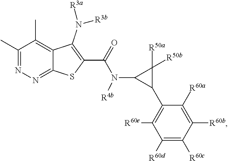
C1(C)=NN=C2C(=C1C)C(N([R3a])[R3b])=C(C(N(C1C([R50a])([R50b])C1C1=C([R60e])C([R60d])=C([R60c])C([R60b])=C1[R60a])[R4b])=O)S2
